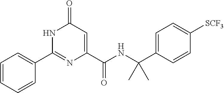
C1(=O)C=C(C(NC(C2=CC=C([SCF3])C=C2)(C)C)=O)N=C(C2=CC=CC=C2)N1
